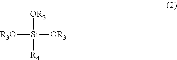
[R3O][Si]([OR3])([R4])[OR3]
